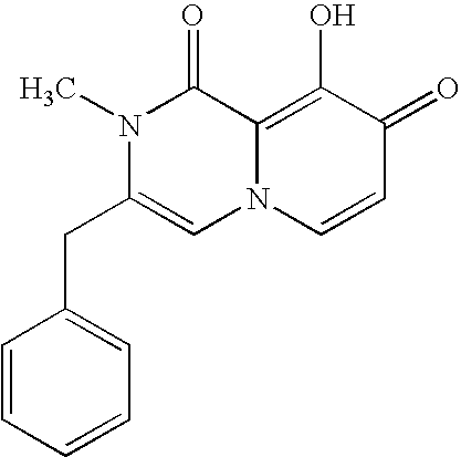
N1(C)C(CC2=CC=CC=C2)=CN2C(=C(O)C(=O)C=C2)C1=O
